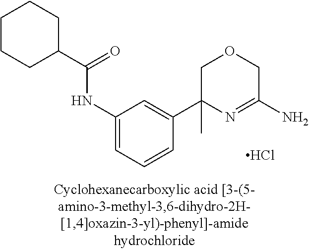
C1(C(=O)NC2=CC=CC(C3(C)N=C(N)COC3)=C2)CCCCC1.Cl
